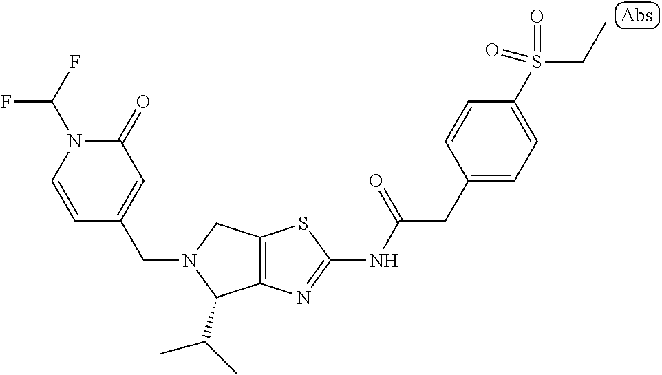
C1=CN(C(F)F)C(=O)C=C1CN1C(C(C)C)C2=C(C1)SC(NC(CC1=CC=C(S(CC)(=O)=O)C=C1)=O)=N2
